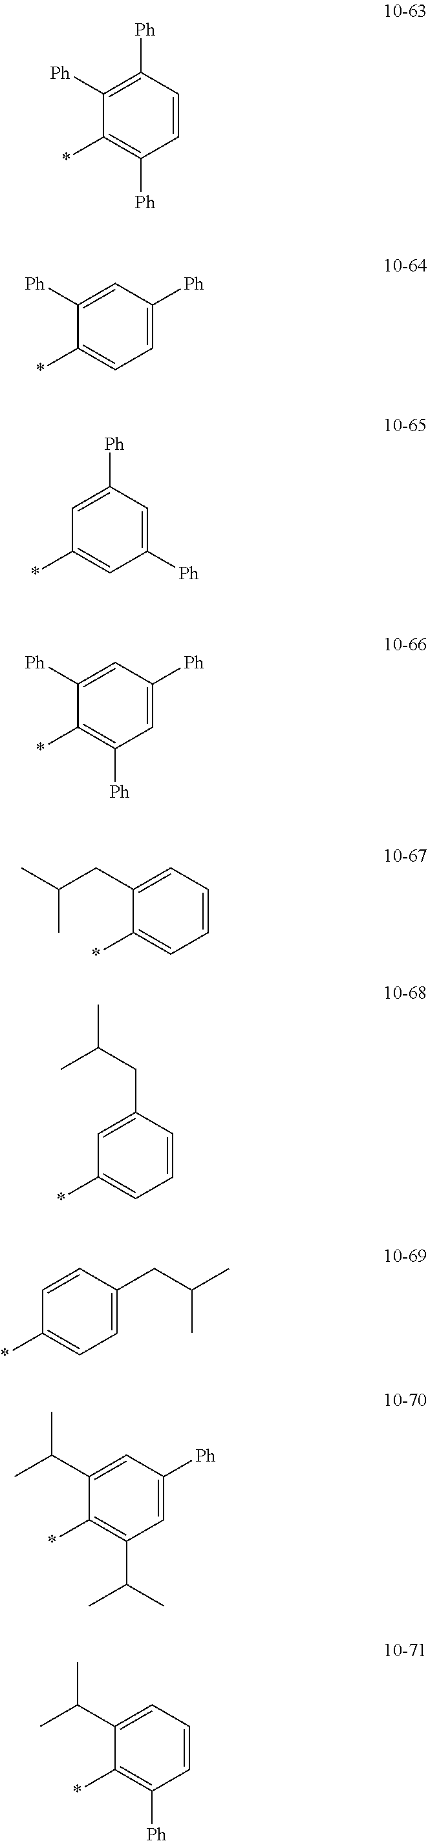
C1([Ph])=C([Ph])C(*)=C([Ph])C=C1.C1=C([Ph])C(*)=CC=C1[Ph].C1([Ph])=CC(*)=CC([Ph])=C1.C1=C([Ph])C(*)=C([Ph])C=C1[Ph].C1=C(CC(C)C)C(*)=CC=C1.C1=CC(*)=CC=C1CC(C)C.C1=C(C(C)C)C(*)=C(C(C)C)C=C1[Ph].C1=C(C(C)C)C(*)=C([Ph])C=C1.C1=C(CC(C)C)C=CC=C1*
